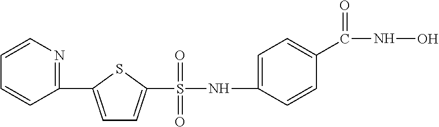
S(NC1=CC=C(C(NO)=O)C=C1)(=O)(=O)C1=CC=C(C2=NC=CC=C2)S1
